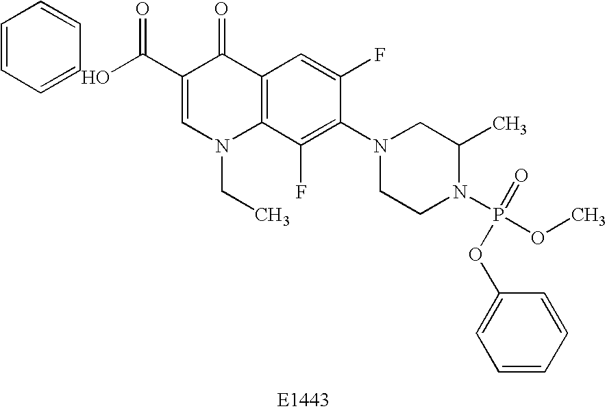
C1(C(O)=O)=CN(CC)C2=C(C1=O)C=C(F)C(N1CCN(P(OC3=CC=CC=C3)(=O)OC)C(C)C1)=C2F.C1=CC=CC=C1
